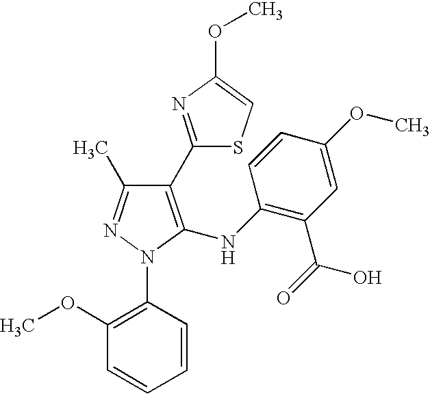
C1(C2=NC(OC)=CS2)=C(NC2=C(C(=O)O)C=C(OC)C=C2)N(C2=C(OC)C=CC=C2)N=C1C
